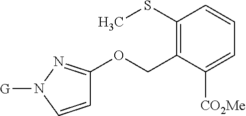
C1(SC)=C(COC2=NN([G])C=C2)C([CO2Me])=CC=C1
